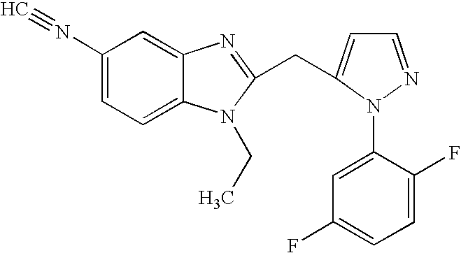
C1(N#C)=CC=C2C(=C1)N=C(CC1=CC=NN1C1=CC(F)=CC=C1F)N2CC
